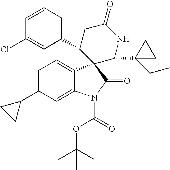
C1(C2CC(=O)NC(C3(CC)CC3)C23C2=CC=C(C4CC4)C=C2N(C(=O)OC(C)(C)C)C3=O)=CC=CC(Cl)=C1
